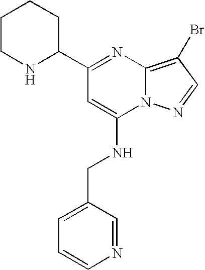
C1(C2=NC3=C(Br)C=NN3C(NCC3=CC=CN=C3)=C2)CCCCN1
